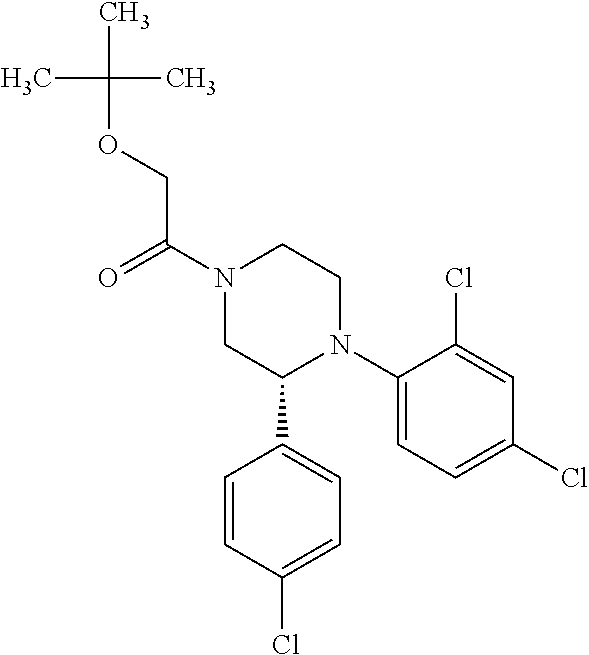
C1(N2CCN(C(COC(C)(C)C)=O)CC2C2=CC=C(Cl)C=C2)=CC=C(Cl)C=C1Cl
